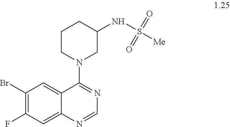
C1(Br)=C(F)C=C2C(=C1)C(N1CC(NS([Me])(=O)=O)CCC1)=NC=N2
